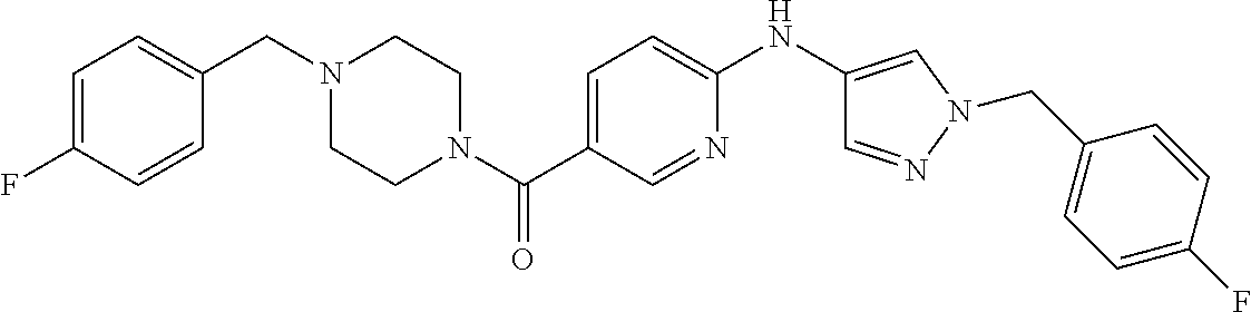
C1=C(F)C=CC(CN2CCN(C(C3=CC=C(NC4=CN(CC5=CC=C(F)C=C5)N=C4)N=C3)=O)CC2)=C1
